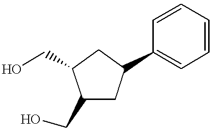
C1(CO)CC(C2=CC=CC=C2)CC1CO
